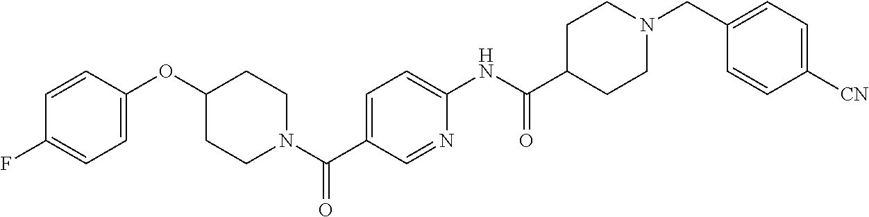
C1=C(OC2CCN(C(C3=CC=C(NC(C4CCN(CC5=CC=C([CN])C=C5)CC4)=O)N=C3)=O)CC2)C=CC(F)=C1
